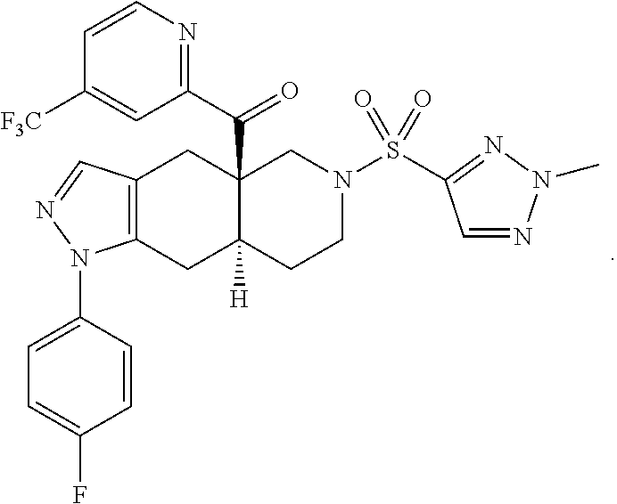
C1(C(C23C([H])(CCN(S(=O)(=O)C4=NN(C)N=C4)C2)CC2=C(C3)C=NN2C2=CC=C(F)C=C2)=O)=NC=CC([F3C])=C1
